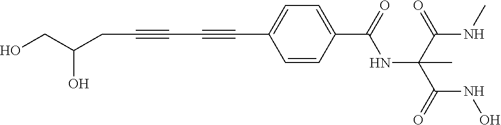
C(C#CC#CC1=CC=C(C(=O)NC(C(NC)=O)(C(=O)NO)C)C=C1)C(CO)O
